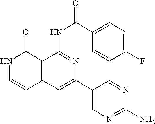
O=C(C1=CC=C(F)C=C1)NC1=NC(C2=CN=C(N)N=C2)=CC2=C1C(=O)NC=C2
